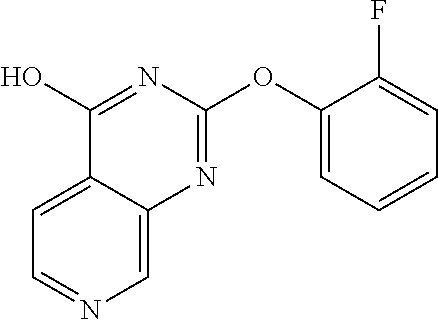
C1=C2C(=CN=C1)N=C(OC1=CC=CC=C1F)N=C2O
